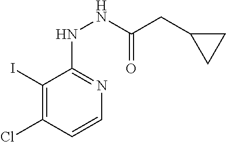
C1(I)=C(Cl)C=CN=C1NNC(CC1CC1)=O
